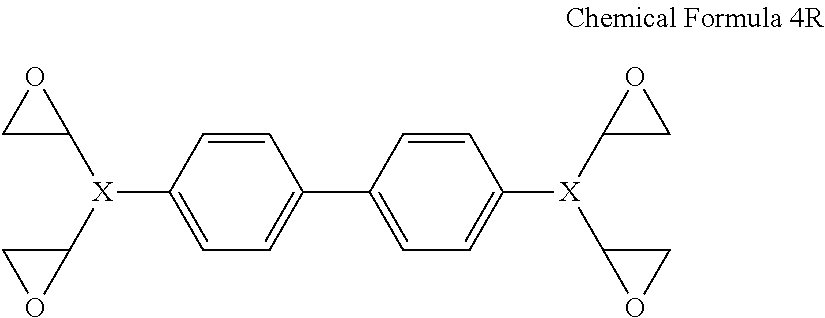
C1=CC([X](C2CO2)C2OC2)=CC=C1C1=CC=C([X](C2CO2)C2OC2)C=C1
